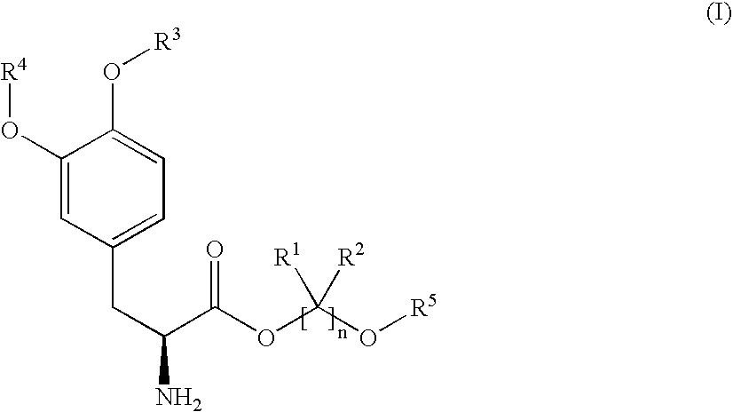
C1(O[R4])=CC(CC(C(OC(O[R5])([R1])[R2])=O)N)=CC=C1O[R3]
